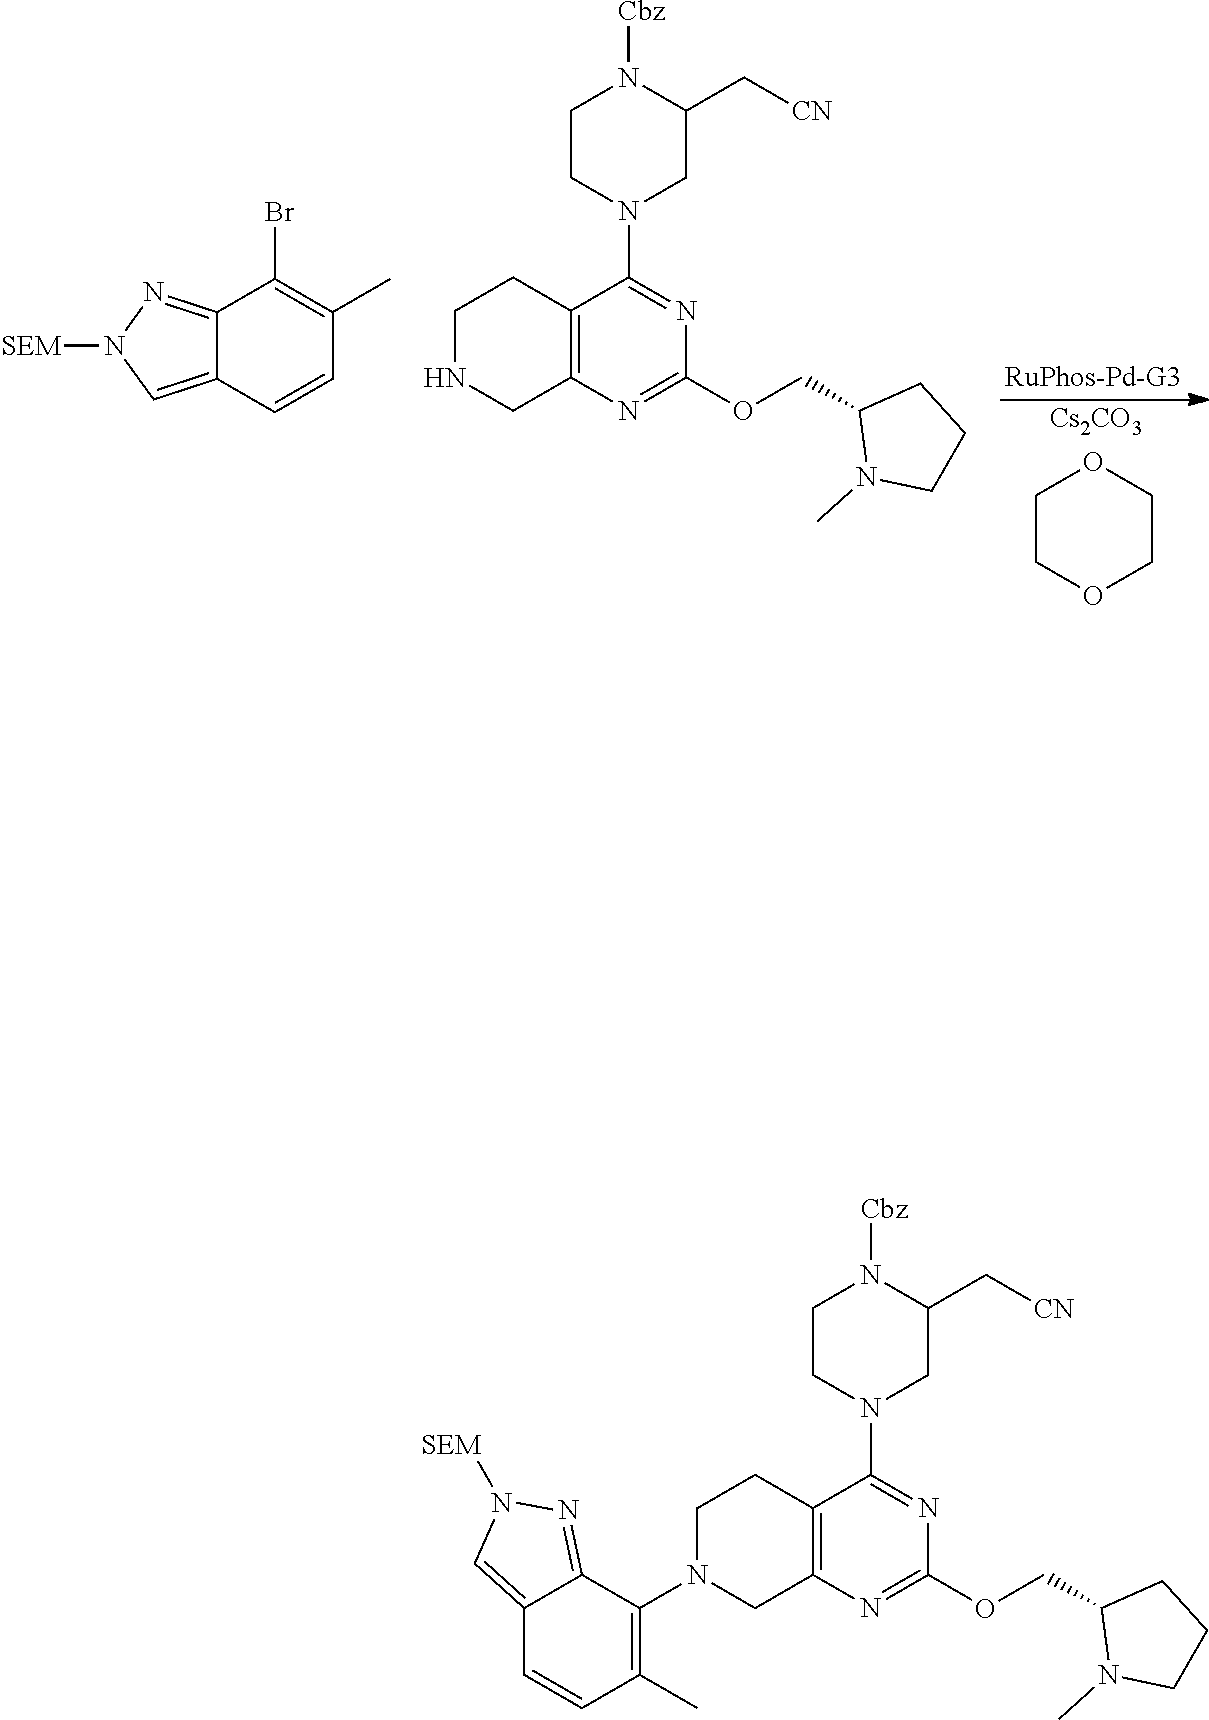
C1N(C2=C(C)C=CC3=CN([SEM])N=C23)CC2=C(C1)C(N1CCN([Cbz])C(C[CN])C1)=NC(OCC1N(C)CCC1)=N2.C12=NN([SEM])C=C1C=CC(C)=C2Br.C1NCC2=C(C1)C(N1CCN([Cbz])C(C[CN])C1)=NC(OCC1N(C)CCC1)=N2.C1COCCO1.[Cs2CO3]
